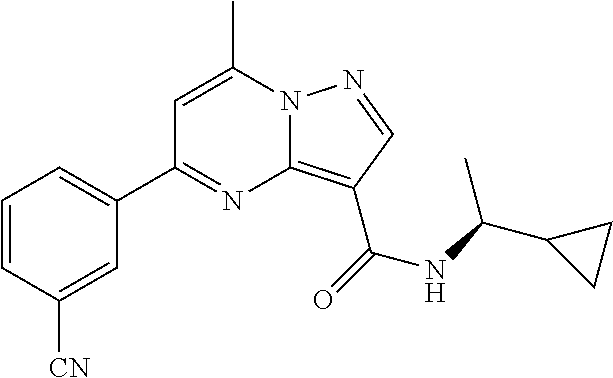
C1=CC([CN])=CC(C2=NC3=C(C(=O)NC(C4CC4)C)C=NN3C(C)=C2)=C1
